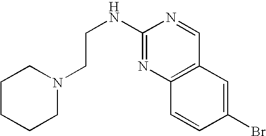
C(NC1=NC2=C(C=N1)C=C(Br)C=C2)CN1CCCCC1
